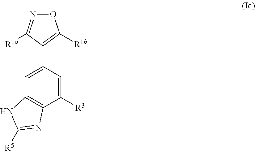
C1([R3])=CC(C2=C([R1b])ON=C2[R1a])=CC2=C1N=C([R5])N2
